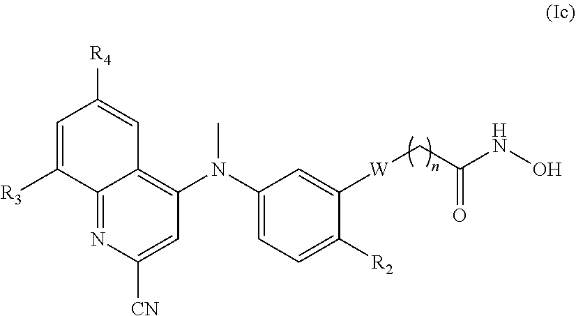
C1=C([R3])C2=NC([CN])=CC(N(C3=CC=C([R2])C([W]CC(NO)=O)=C3)C)=C2C=C1[R4]
